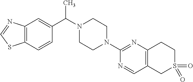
C12=C(C=CC(C(N3CCN(C4=NC5=C(C=N4)CS(=O)(=O)CC5)CC3)C)=C1)SC=N2
